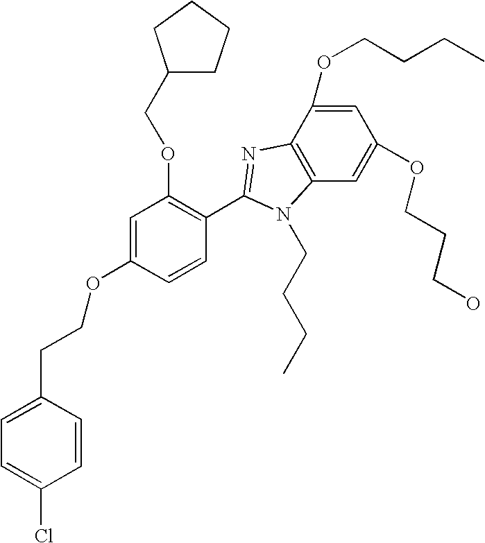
C1=C(OCCCC)C2=C(C=C1OCCCO)N(CCCC)C(C1=C(OCC3CCCC3)C=C(OCCC3=CC=C(Cl)C=C3)C=C1)=N2
